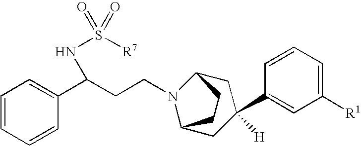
C(CN1C2CC(C3=CC([R1])=CC=C3)([H])CC1CC2)C(C1=CC=CC=C1)NS([R7])(=O)=O
